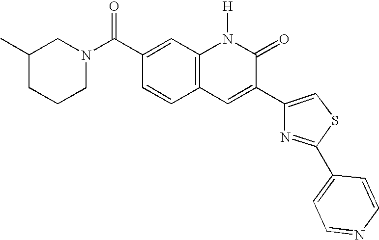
C1(C)CCCN(C(C2=CC3=C(C=C2)C=C(C2=CSC(C4=CC=NC=C4)=N2)C(=O)N3[H])=O)C1
